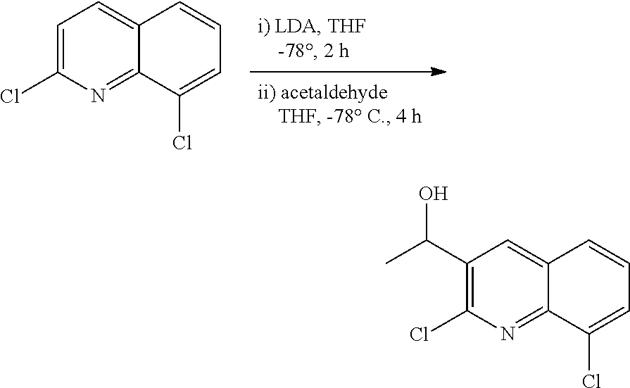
C1=C(Cl)N=C2C(=C1)C=CC=C2Cl.C1(C(C)O)=C(Cl)N=C2C(=C1)C=CC=C2Cl
